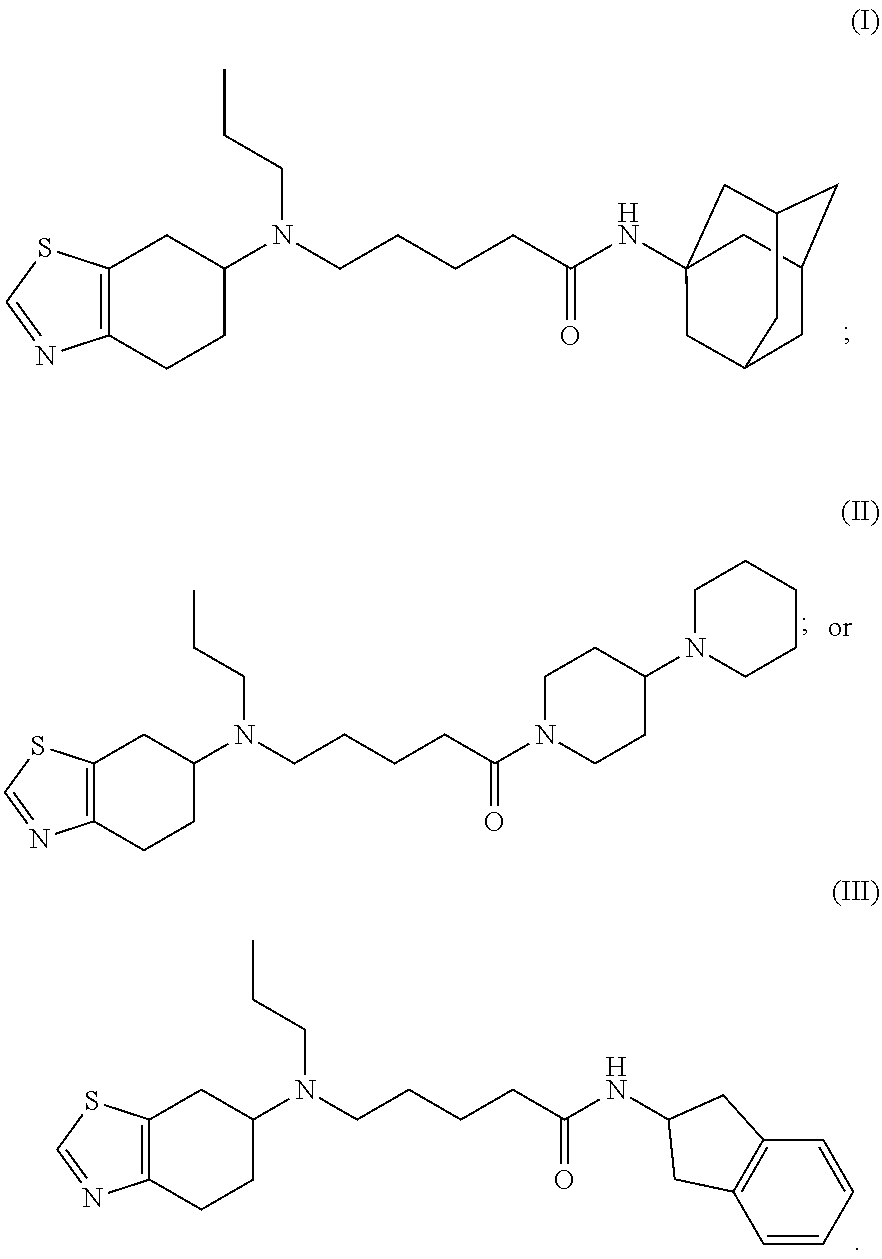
C12=C(CCC(N(CCCCC(=O)N3CCC(N4CCCCC4)CC3)CCC)C1)N=CS2.C12=C(CCC(N(CCCCC(=O)NC3CC4=C(C=CC=C4)C3)CCC)C1)N=CS2.C12=C(CCC(N(CCCCC(NC34CC5CC(CC(C3)C5)C4)=O)CCC)C1)N=CS2
